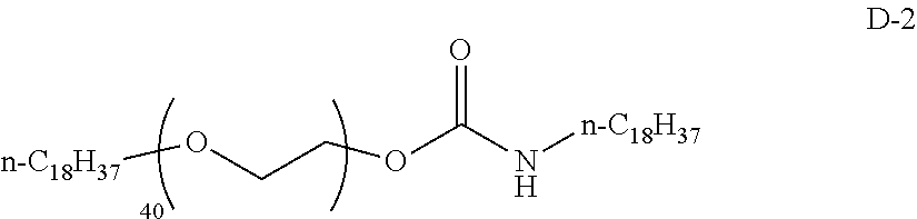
[n-C18H37]OCCOC(N[n-C18H37])=O
